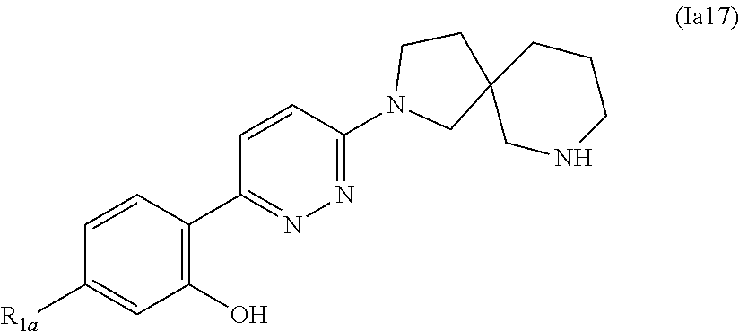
C1=CC(C2=NN=C(N3CC4(CC3)CNCCC4)C=C2)=C(O)C=C1[R1a]
